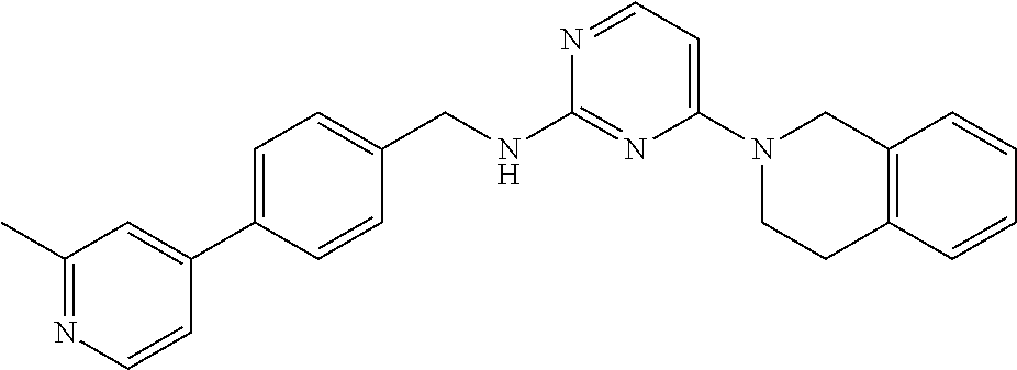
N1=CC=C(N2CCC3=C(C2)C=CC=C3)N=C1NCC1=CC=C(C2=CC(C)=NC=C2)C=C1
